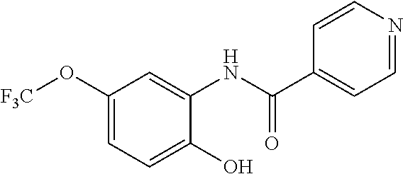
C1(O[F3C])=CC=C(O)C(NC(C2=CC=NC=C2)=O)=C1
